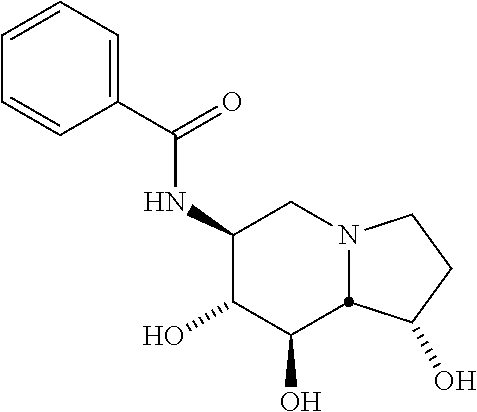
C1(NC(C2=CC=CC=C2)=O)C(O)C(O)C2N(C1)CCC2O
